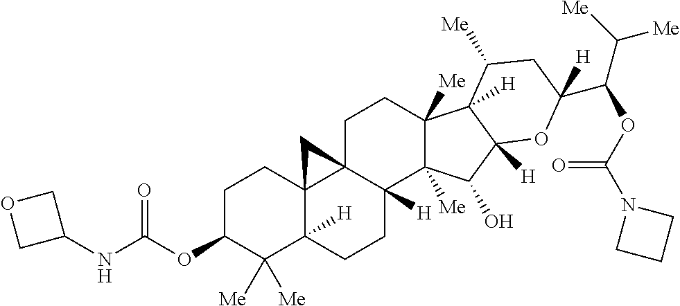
C1C23C4(C([H])(CCC2([H])C2([Me])C([Me])(C1)C1([H])C([Me])CC(C(OC(N5CCC5)=O)C([Me])[Me])([H])OC1([H])C2O)C([Me])([Me])C(OC(=O)NC1COC1)CC4)C3
